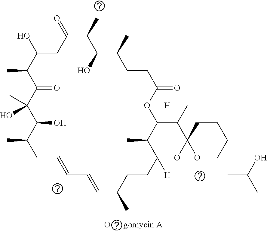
C(O)CC.C=CC=C.C(C)CCC(C(C(OC(CCCC)=O)C(C)C(O)(CCCC)O)C)[H].OC(C(C(C(C(C(C)C)O)(C)O)=O)C)CC=O.[H].CC(C)O
